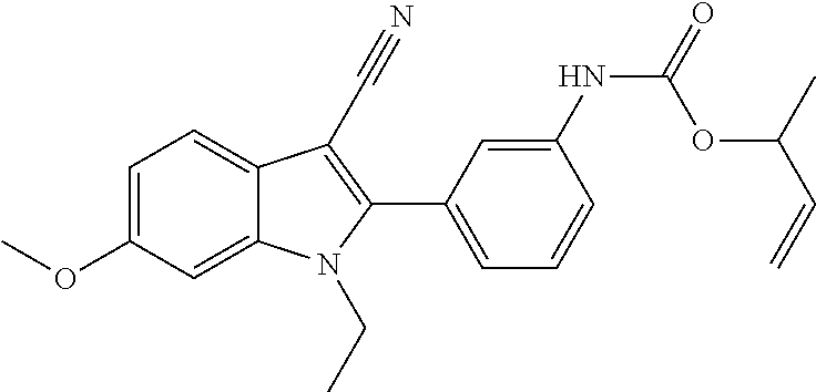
C1=C(OC)C=C2C(=C1)C(C#N)=C(C1=CC=CC(NC(OC(C=C)C)=O)=C1)N2CC
